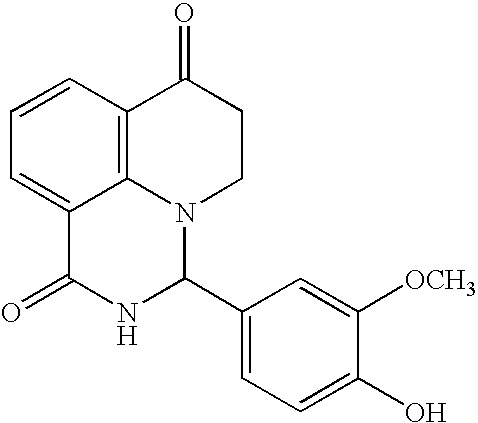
C1=CC2=C3C(=C1)C(=O)NC(C1=CC=C(O)C([OCH3])=C1)N3CCC2=O
